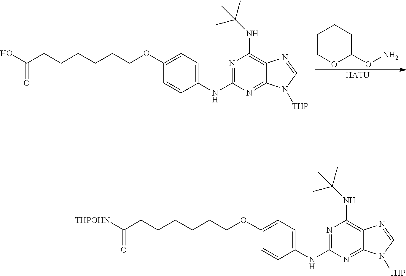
N1=C(NC2=CC=C(OCCCCCCC(O)=O)C=C2)N=C2C(=C1NC(C)(C)C)N=CN2[THP].C1COC(ON)CC1.[HATU].N1=C(NC2=CC=C(OCCCCCCC([THPOHN])=O)C=C2)N=C2C(=C1NC(C)(C)C)N=CN2[THP]
